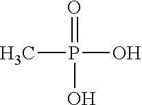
O=P(O)(O)C
